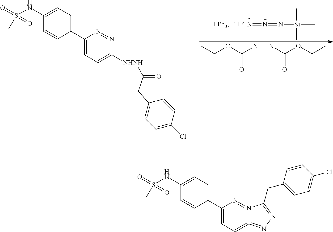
C1(NS(=O)(=O)C)=CC=C(C2=CC=C([NHNH]C(=O)CC3=CC=C(Cl)C=C3)N=N2)C=C1.N=N=N[Si](C)(C)C.O=C(OCC)N=NC(OCC)=O.C1(NS(=O)(=O)C)=CC=C(C2=CC=C3=NN=C(CC4=CC=C(Cl)C=C4)N3=N2)C=C1
